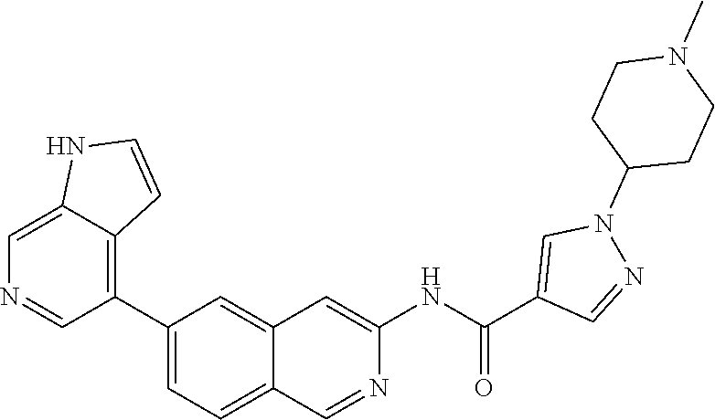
C1(C2=C3C(=CN=C2)NC=C3)=CC=C2C(=C1)C=C(NC(=O)C1=CN(C3CCN(C)CC3)N=C1)N=C2
